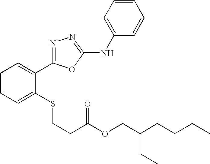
C1=CC=C(NC2=NN=C(C3=CC=CC=C3SCCC(=O)OCC(CC)CCCC)O2)C=C1
